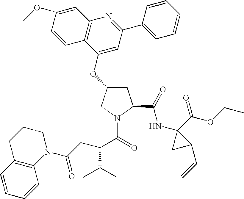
COC1=CC2=C(C=C1)C(OC1CC(C(=O)NC3(C(=O)OCC)CC3C=C)N(C(C(C(C)(C)C)CC(N3CCCC4=C3C=CC=C4)=O)=O)C1)=CC(C1=CC=CC=C1)=N2
